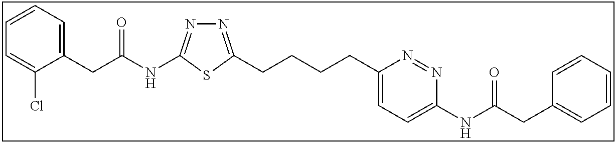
C1=CC=C(CC(NC2=NN=C(CCCCC3=CC=C(NC(=O)CC4=CC=CC=C4)N=N3)S2)=O)C(Cl)=C1
